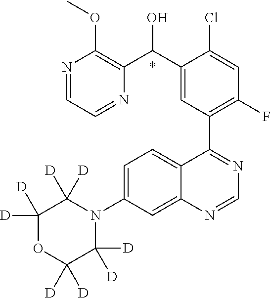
C1=C(N2C([D])([D])C([D])([D])OC([D])([D])C2([D])[D])C=C2C(=C1)C(C1=C(F)C=C(Cl)C(C(C3=C(OC)N=CC=N3)O)=C1)=NC=N2.*
